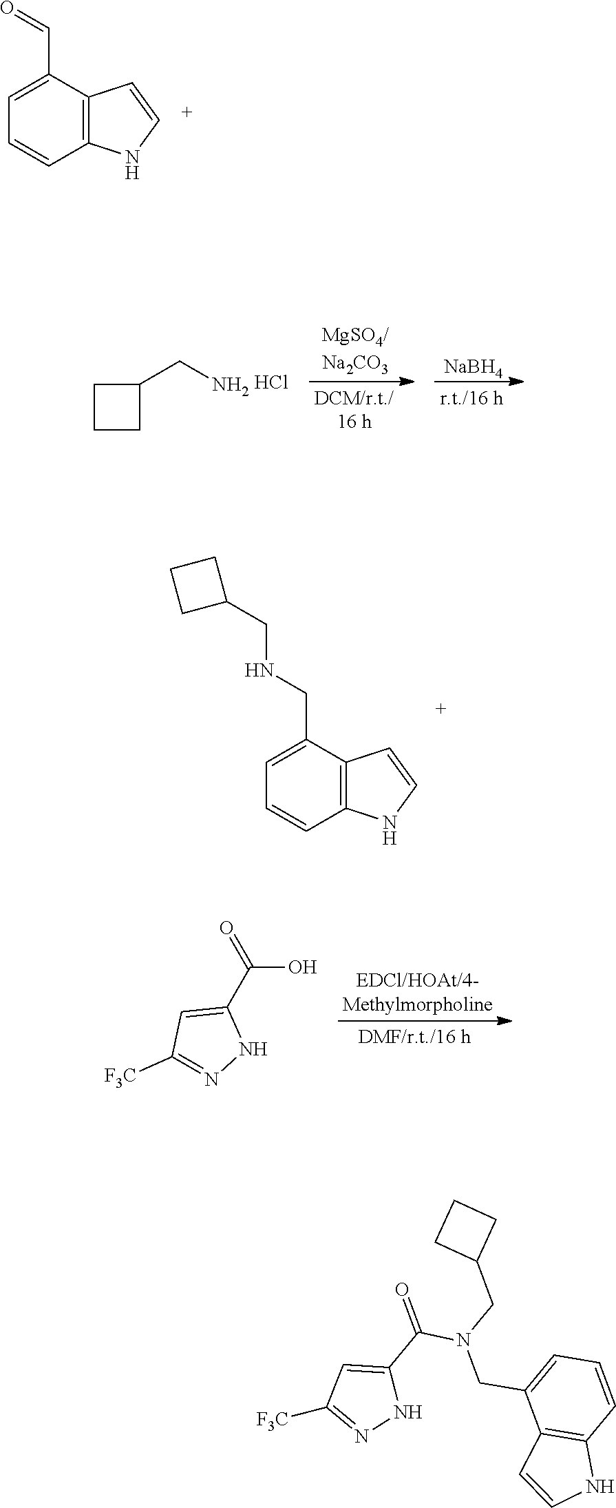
C12=C(C(C=O)=CC=C1)C=CN2.C1(CN)CCC1.Cl.[NaBH4].C12=C(C(CNCC3CCC3)=CC=C1)C=CN2.C(O)(=O)C1=CC([F3C])=NN1.C(N(CC1=CC=CC2=C1C=CN2)CC1CCC1)(=O)C1=CC([F3C])=NN1
